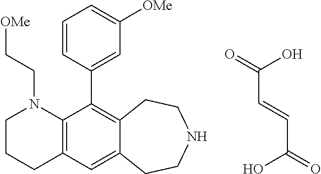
C1CCC2=C(N1CC[OMe])C(C1=CC([OMe])=CC=C1)=C1C(=C2)CCNCC1.C(C(O)=O)=CC(=O)O
